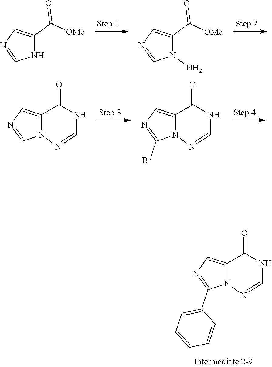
N1(N)C(C(=O)[OMe])=CN=C1.N1C(C(=O)[OMe])=CN=C1.N12C(=CN=C1Br)C(=O)NC=N2.N12C(=CN=C1)C(=O)NC=N2.N12C(=CN=C1C1=CC=CC=C1)C(=O)NC=N2
